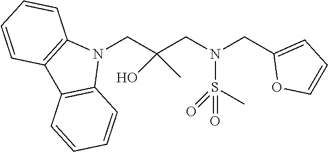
N1(CC(CN(CC2=CC=CO2)S(=O)(C)=O)(O)C)C2=C(C3=C1C=CC=C3)C=CC=C2
